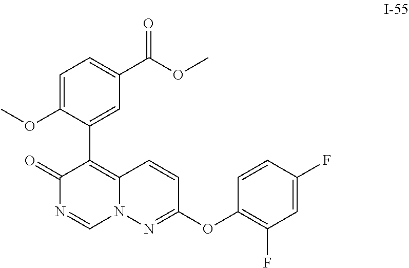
C1(OC2=NN3C(=C(C4=CC(C(OC)=O)=CC=C4OC)C(=O)N=C3)C=C2)=C(F)C=C(F)C=C1
